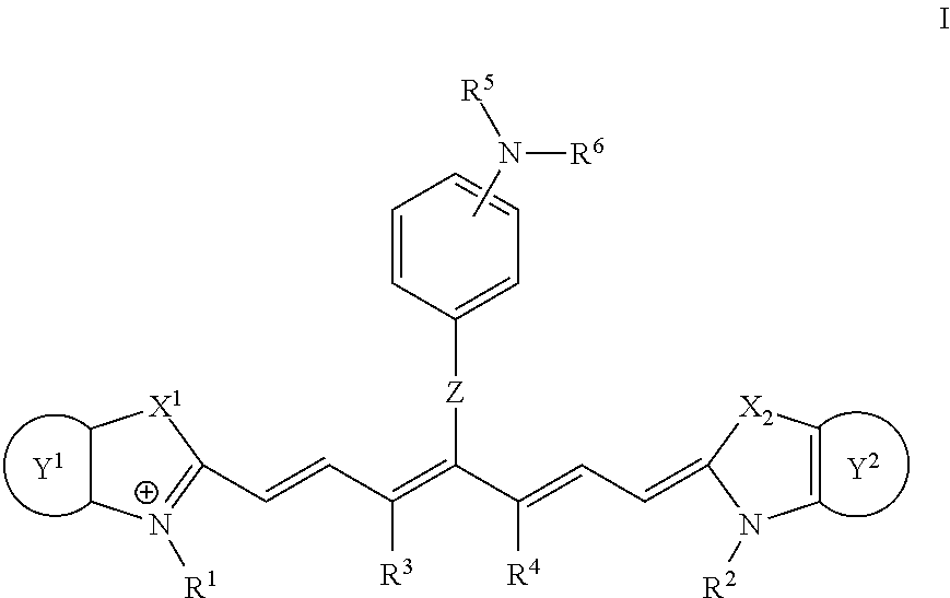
C1C[X1]C(C=CC(=C(C(=CC=C2[X2]C=CN2[R2])[R4])[Z]C2=CC=CC=C2)[R3])=[N+]1[R1].CN([R6])[R5]
